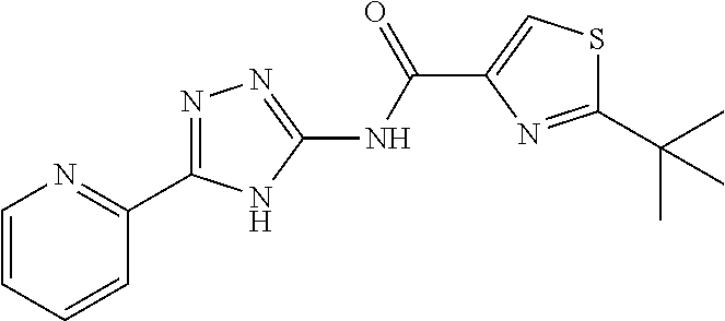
C1(C(=O)NC2=NN=C(C3=NC=CC=C3)N2)=CSC(C(C)(C)C)=N1
